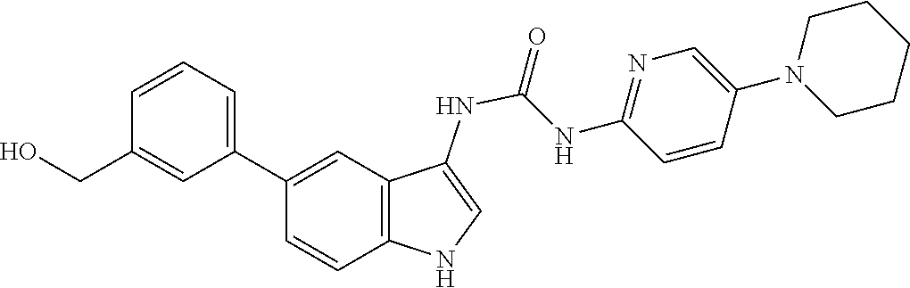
C1=C(N2CCCCC2)C=CC(NC(=O)NC2=CNC3=C2C=C(C2=CC=CC(CO)=C2)C=C3)=N1
